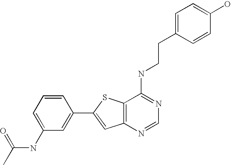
C12=C(N=CN=C1NCCC1=CC=C(O)C=C1)C=C(C1=CC(NC(C)=O)=CC=C1)S2
